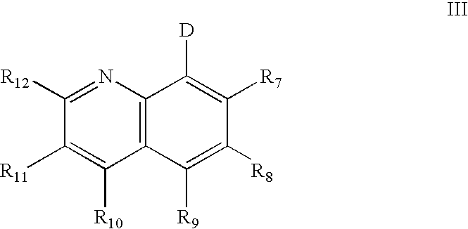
C1([R11])=C([R10])C2=C(N=C1[R12])C([D])=C([R7])C([R8])=C2[R9]
